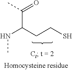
CC(=O)C(CCS)NC
